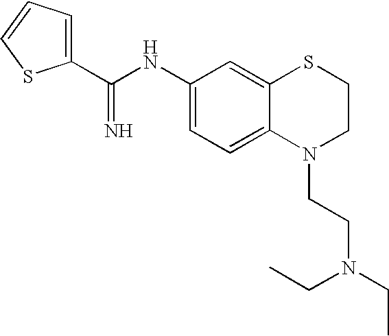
C(NC1=CC=C2C(=C1)SCCN2CCN(CC)CC)(=N)C1=CC=CS1
